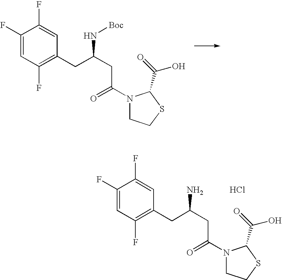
C1=C(F)C(F)=CC(CC(N[Boc])CC(N2CCSC2C(=O)O)=O)=C1F.C1=C(F)C(F)=CC(CC(N)CC(N2CCSC2C(=O)O)=O)=C1F.Cl
